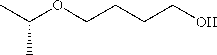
CC(OCCCCO)C
